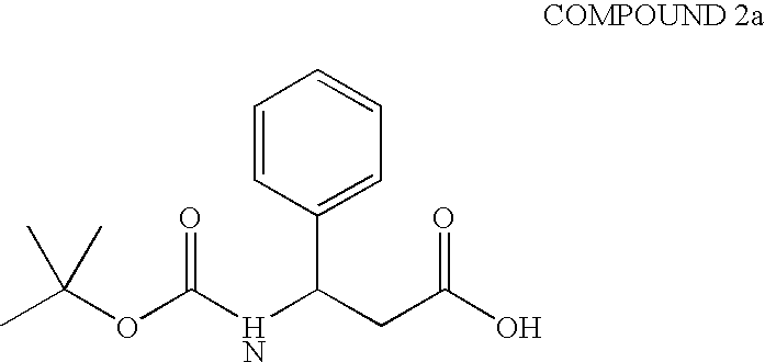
CC(OC(NC(CC(O)=O)C1=CC=CC=C1)=O)(C)C
